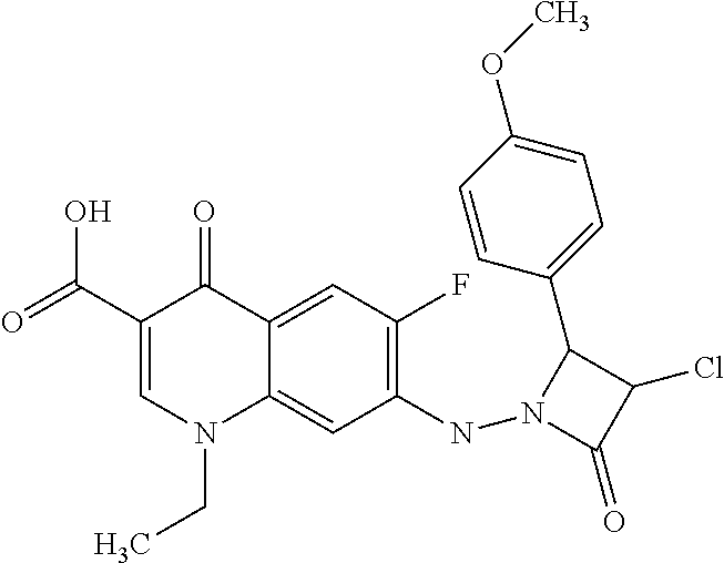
C1(C(=O)O)=CN(CC)C2=CC(NN3C(C4=CC=C(OC)C=C4)C(Cl)C3=O)=C(F)C=C2C1=O
